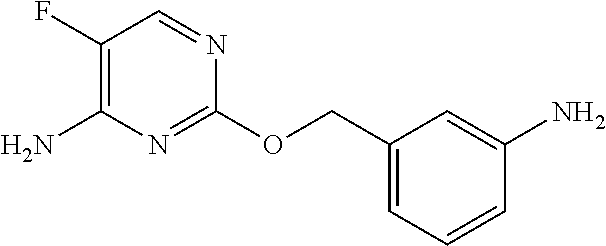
C1(OCC2=CC=CC(N)=C2)=NC(N)=C(F)C=N1
